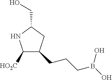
C1([HO2C])C(CCCB(O)O)CC(CO)N1
